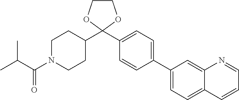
C1(C2=CC=C(C3(C4CCN(C(C(C)C)=O)CC4)OCCO3)C=C2)=CC=C2C(=C1)N=CC=C2
